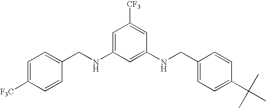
C1=C([F3C])C=CC(CNC2=CC([CF3])=CC(NCC3=CC=C(C(C)(C)C)C=C3)=C2)=C1
